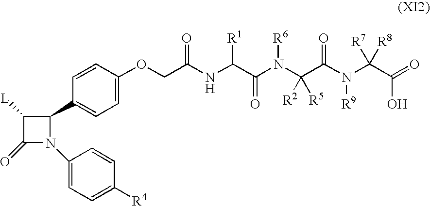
O(CC(NC(C(N(C(C(N([R9])C(C(=O)O)([R7])[R8])=O)([R2])[R5])[R6])=O)[R1])=O)C1=CC=C(C2C([L])C(=O)N2C2=CC=C([R4])C=C2)C=C1
